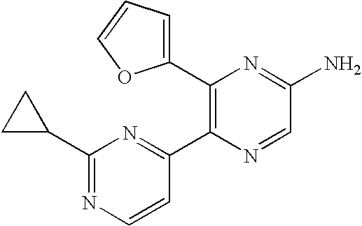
C1(C2=CC=CO2)=C(C2=NC(C3CC3)=NC=C2)N=CC(N)=N1
